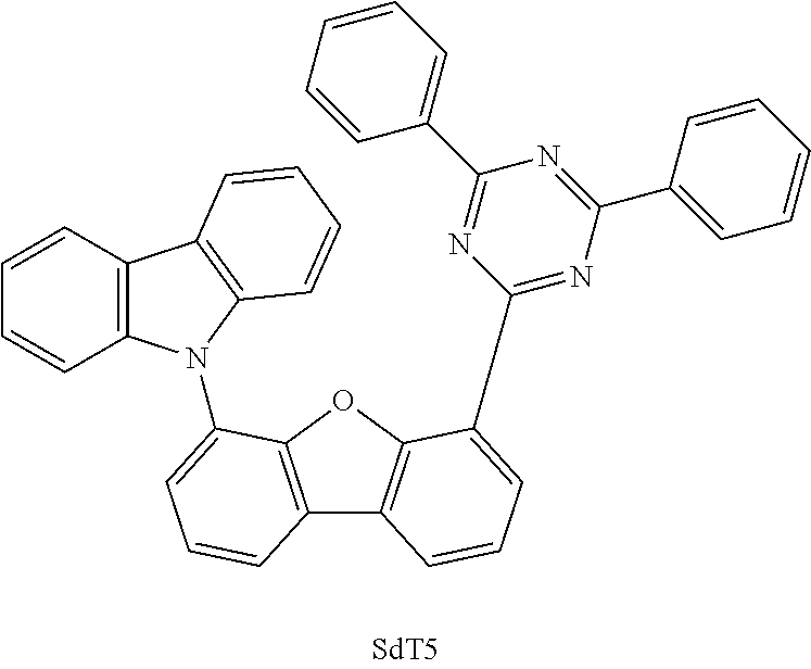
C1=CC2=C(C=C1)N(C1=CC=CC3=C1OC1=C3C=CC=C1C1=NC(C3=CC=CC=C3)=NC(C3=CC=CC=C3)=N1)C1=C2C=CC=C1
